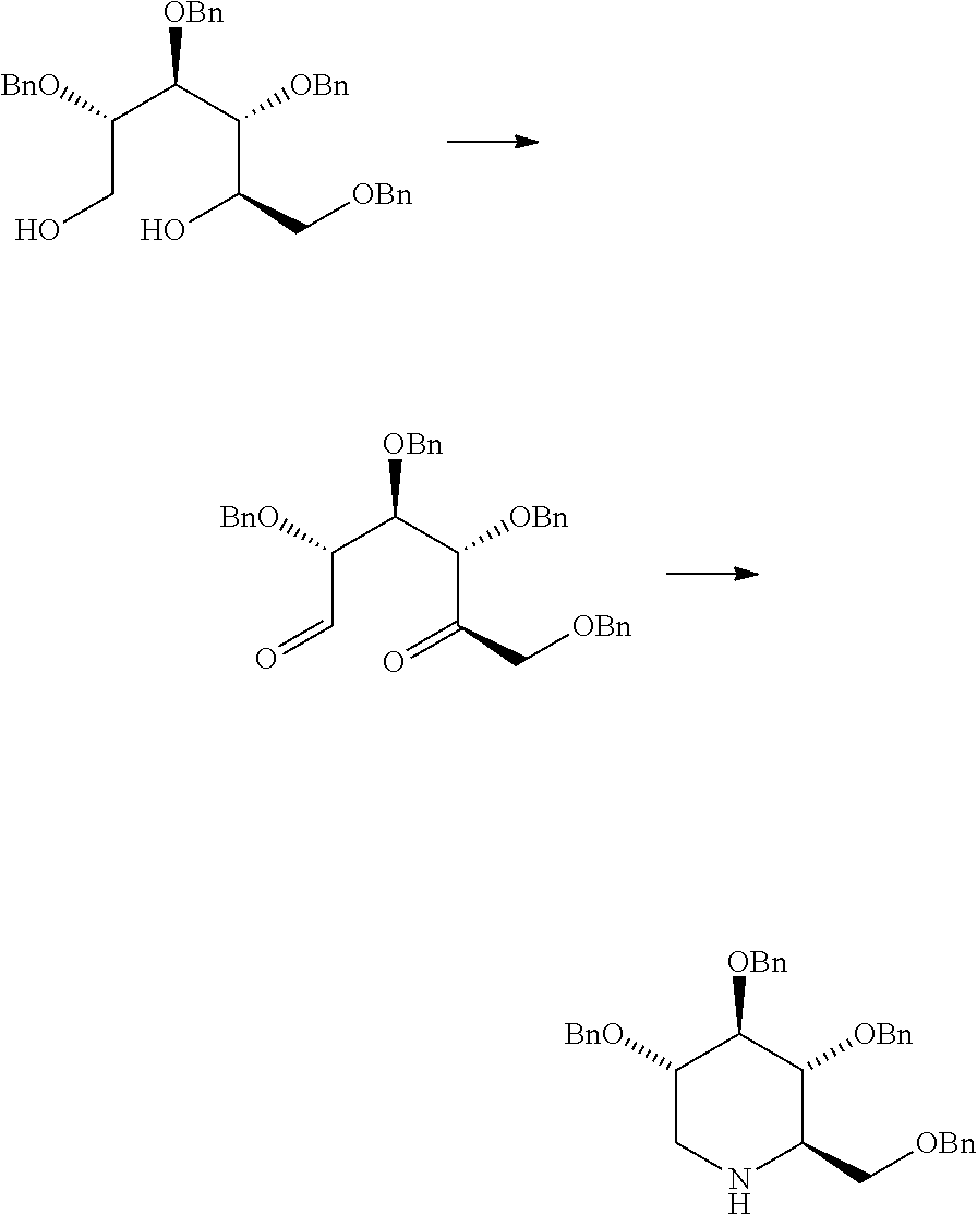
C(CO)(C(C(C(O)C[OBn])[OBn])[OBn])[BnO].C(C=O)(C(C(C(=O)C[OBn])[OBn])[OBn])[BnO].C1([BnO])CNC(C[OBn])C([OBn])C1[OBn]
